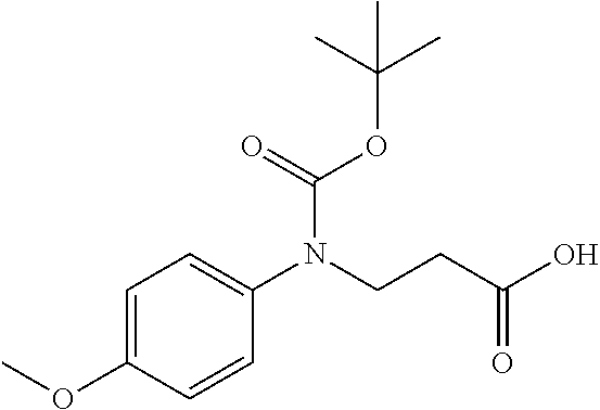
C1=C(OC)C=CC(N(CCC(O)=O)C(OC(C)(C)C)=O)=C1
